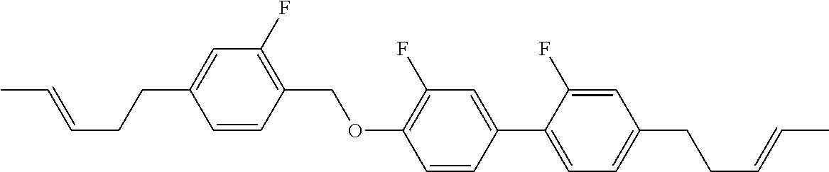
C1=CC(COC2=C(F)C=C(C3=CC=C(CCC=CC)C=C3F)C=C2)=C(F)C=C1CCC=CC
